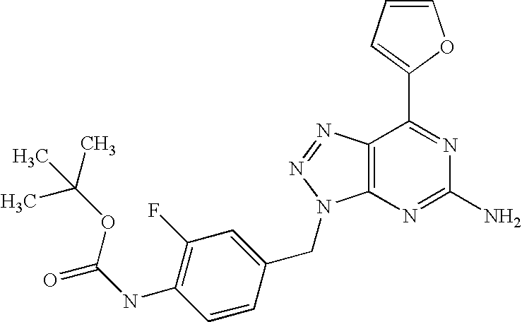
C1=CC=C(C2=NC(N)=NC3=C2N=NN3CC2=CC(F)=C(NC(OC(C)(C)C)=O)C=C2)O1
